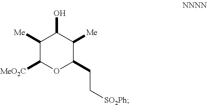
C1([Me])C([MeO2C])OC(CC[SO2Ph])C([Me])C1O
